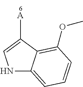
C1=C([A])C2=C(OC)C=CC=C2N1
